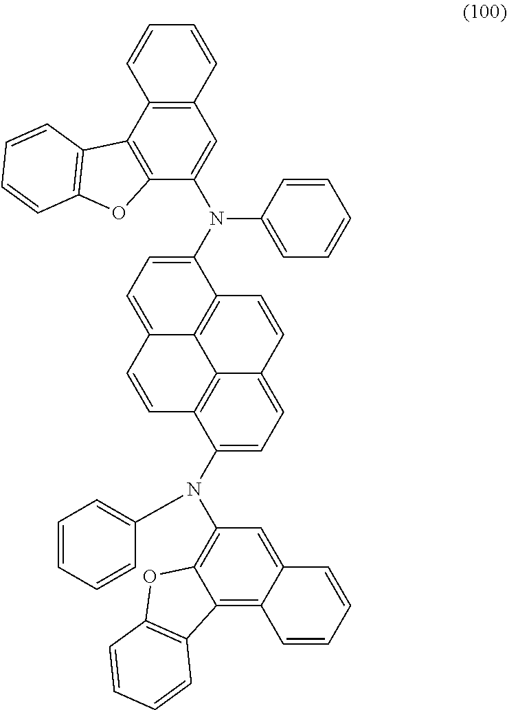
C1(N(C2=CC=CC=C2)C2=C3C(=C4C(=C2)C=CC=C4)C2=C(O3)C=CC=C2)=CC=C2C3=C1C=CC1=CC=C(N(C4=CC=CC=C4)C4=CC5=C(C6=C4OC4=C6C=CC=C4)C=CC=C5)C(=C31)C=C2
